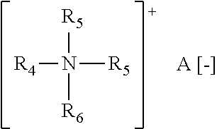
[R4]N([R5])([R6])[R5]
